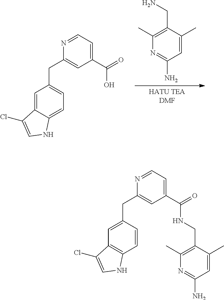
C1=C2C(=CC=C1CC1=CC(C(=O)O)=CC=N1)NC=C2Cl.[HATU TEADMF].N1=C(N)C=C(C)C(CN)=C1C.C1=C(CC2=CC(C(=O)NCC3=C(C)N=C(N)C=C3C)=CC=N2)C=CC2=C1C(Cl)=CN2
